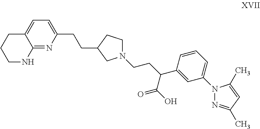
C12=NC(CCC3CCN(CCC(C4=CC(N5N=C(C)C=C5C)=CC=C4)C(O)=O)C3)=CC=C1CCCN2
